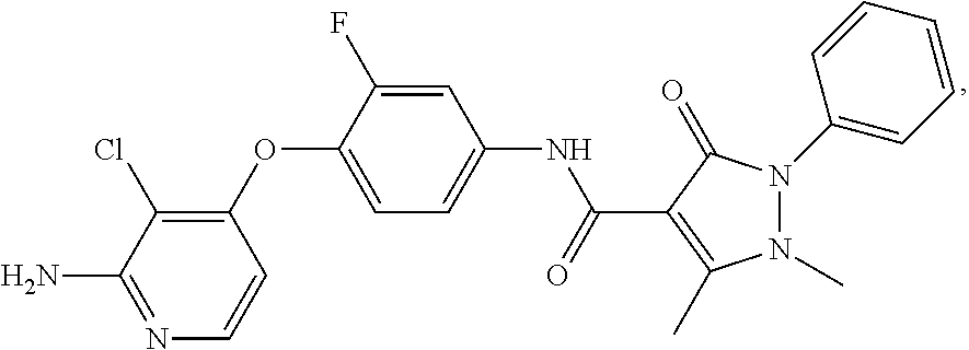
C1(OC2=CC=C(NC(C3=C(C)N(C)N(C4=CC=CC=C4)C3=O)=O)C=C2F)=C(Cl)C(N)=NC=C1
